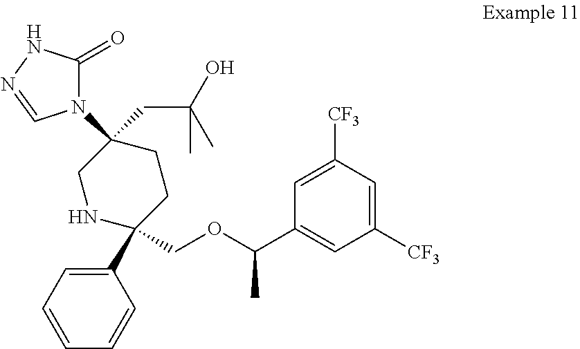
C1(C2(COC(C3=CC([CF3])=CC([CF3])=C3)C)CCC(N3C(=O)NN=C3)(CC(C)(C)O)CN2)=CC=CC=C1
